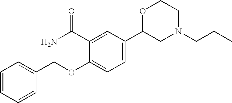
C1=CC=CC(COC2=CC=C(C3CN(CCC)CCO3)C=C2C(N)=O)=C1
